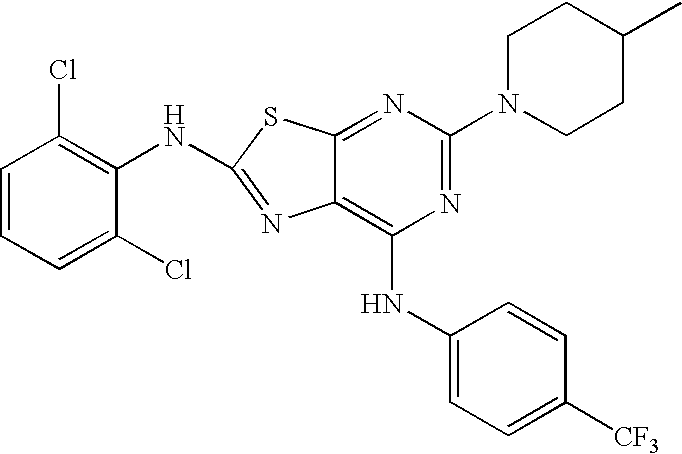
C1=CC=C(Cl)C(NC2=NC3=C(NC4=CC=C([CF3])C=C4)N=C(N4CCC(C)CC4)N=C3S2)=C1Cl
